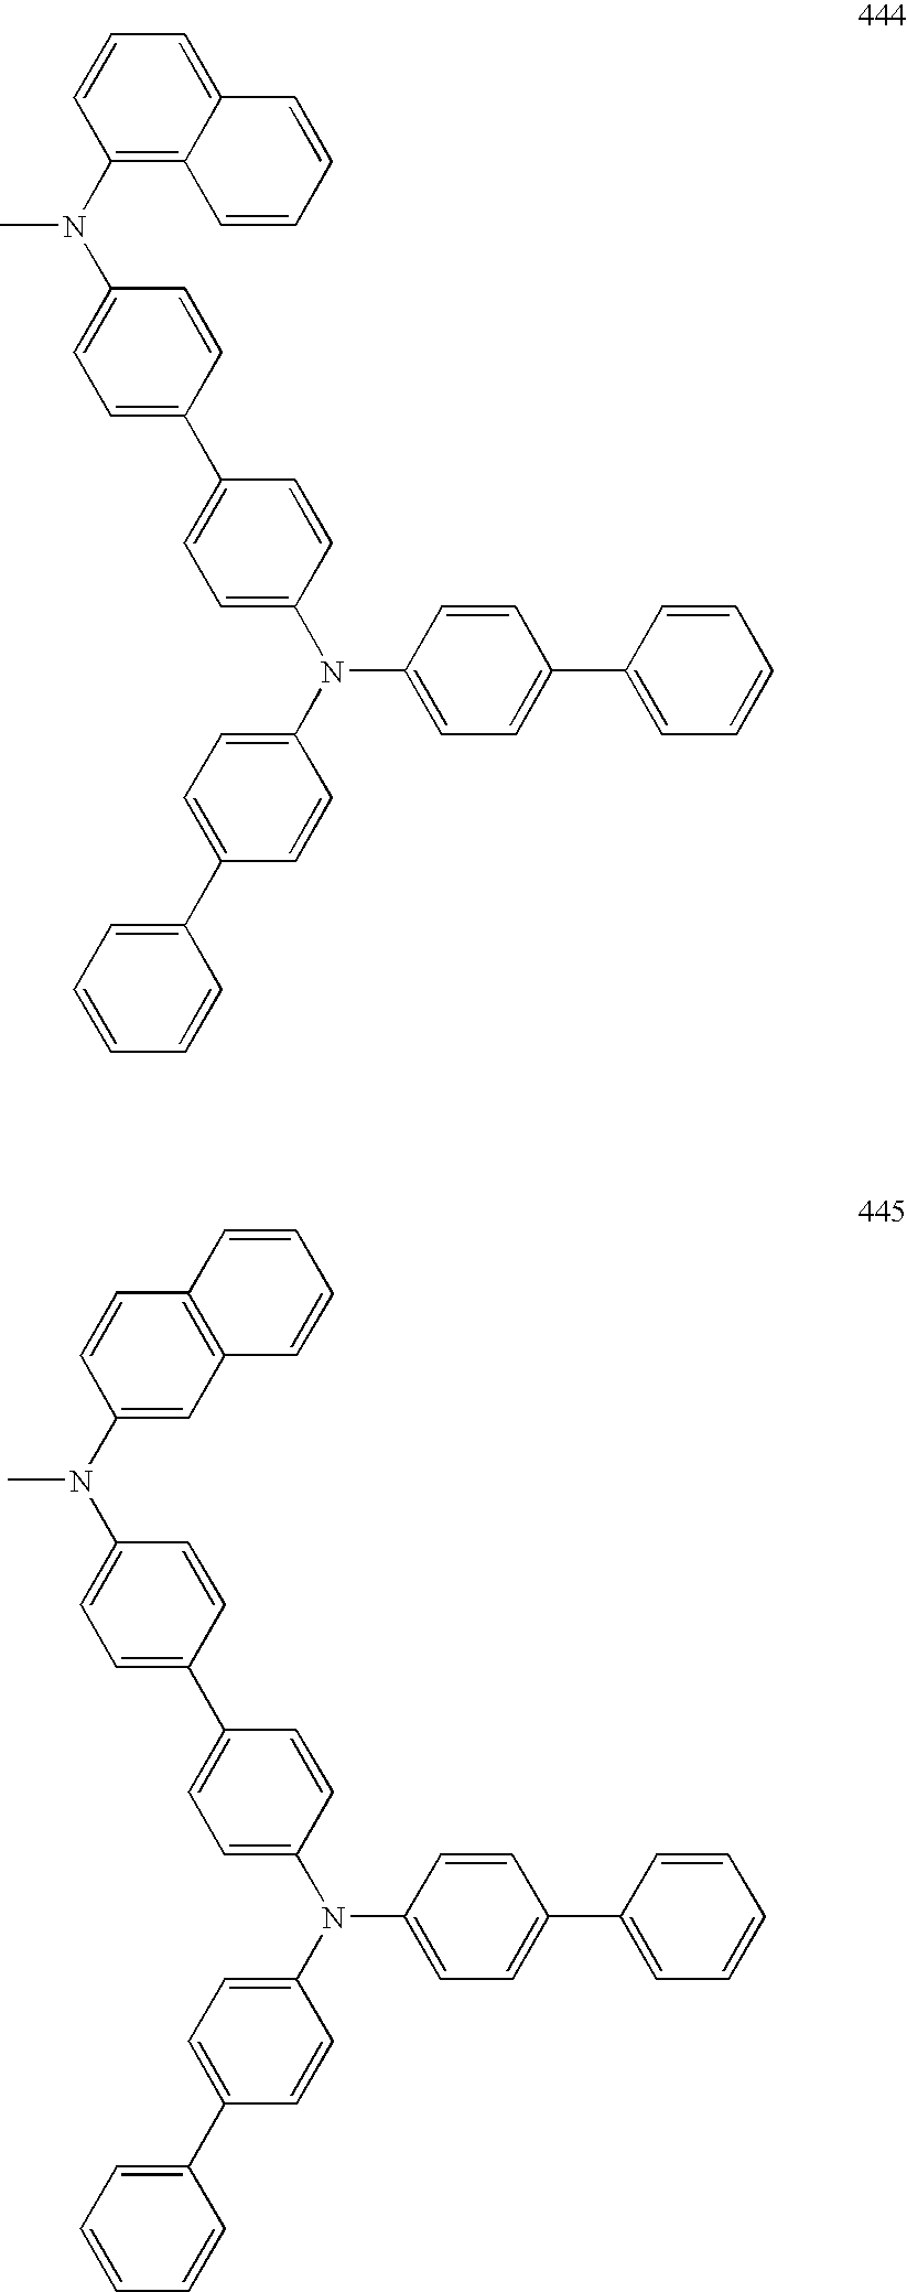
C1(C2=CC=C(N(C3=CC=C(C4=CC=CC=C4)C=C3)C3=CC=C(C4=CC=CC=C4)C=C3)C=C2)=CC=C(N(C2=CC3=C(C=C2)C=CC=C3)C)C=C1.C1(C2=CC=C(N(C3=CC=C(C4=CC=CC=C4)C=C3)C3=CC=C(C4=CC=CC=C4)C=C3)C=C2)=CC=C(N(C2=C3C(=CC=C2)C=CC=C3)C)C=C1
